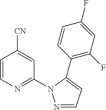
C1=CN=C(N2N=CC=C2C2=C(F)C=C(F)C=C2)C=C1[CN]
